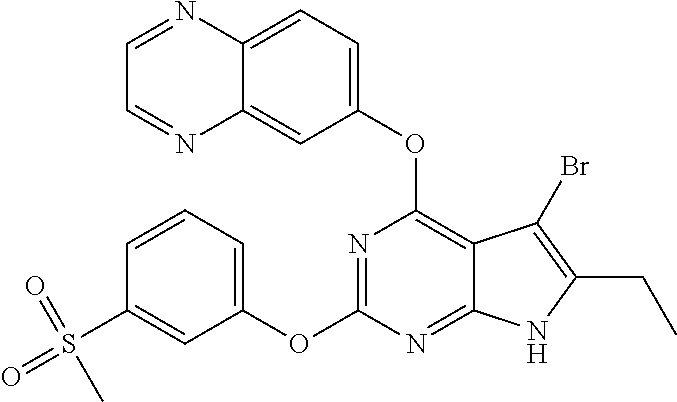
C1=CC=C(OC2=NC(OC3=CC=C4C(=C3)N=CC=N4)=C3C(=N2)NC(CC)=C3Br)C=C1S(=O)(=O)C
